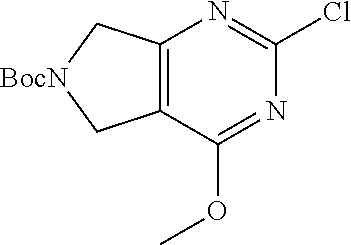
C1(Cl)=NC2=C(C(OC)=N1)C[BocN]C2
